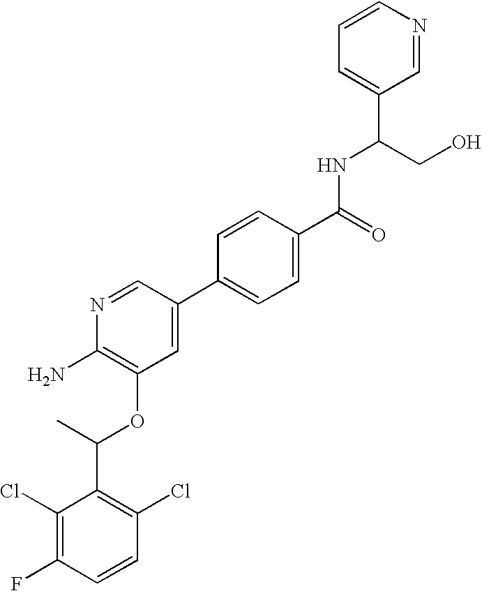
C1(Cl)=C(F)C=CC(Cl)=C1C(C)OC1=C(N)N=CC(C2=CC=C(C(=O)NC(C3=CC=CN=C3)CO)C=C2)=C1
